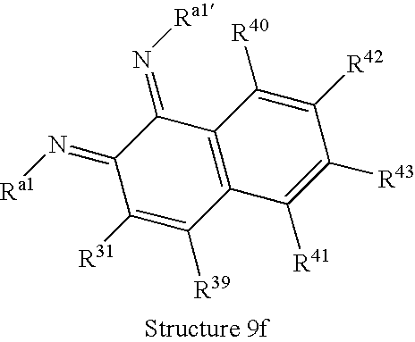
C12=C(C(=N[Ra1])C(=N[Ra1])C([R31])=C1[R39])C([R40])=C([R42])C([R43])=C2[R41]
